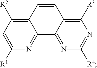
C12=C([R2])C=C([R1])N=C1C1=NC([R4])=NC([R3])=C1C=C2
